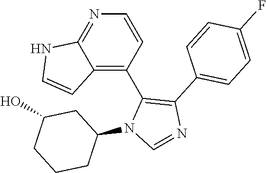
C12=C(C3=C(C4=CC=C(F)C=C4)N=CN3C3CC(O)CCC3)C=CN=C1NC=C2
